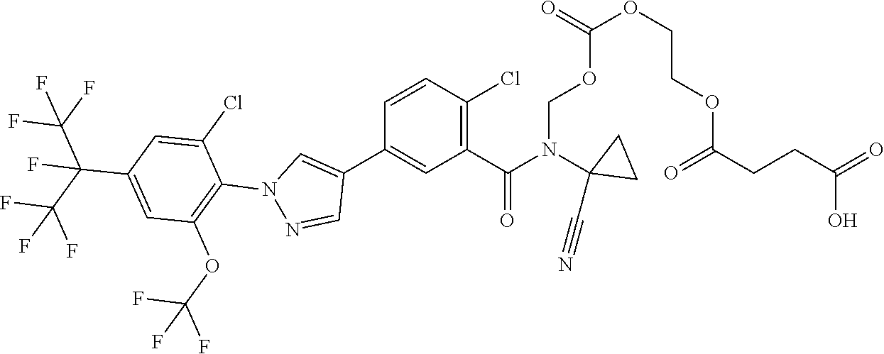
C(OCN(C(=O)C1=C(Cl)C=CC(C2=CN(C3=C(OC(F)(F)F)C=C(C(C(F)(F)F)(C(F)(F)F)F)C=C3Cl)N=C2)=C1)C1(C#N)CC1)(OCCOC(CCC(=O)O)=O)=O
